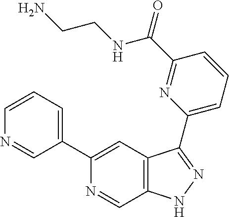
C1(C2=CC=CN=C2)=CC2=C(C=N1)NN=C2C1=CC=CC(C(=O)NCCN)=N1
